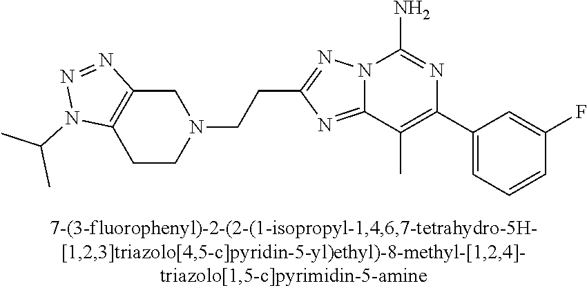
N12C(=NC(CCN3CC4=C(CC3)N(C(C)C)N=N4)=N1)C(C)=C(C1=CC=CC(F)=C1)N=C2N
